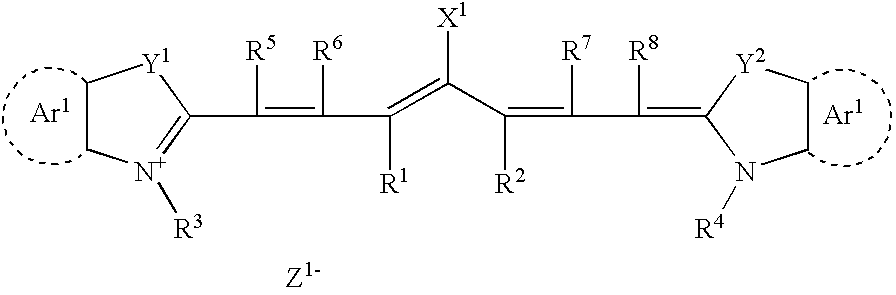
C1C[N+]([R3])=C(C([R5])=C([R6])C([R1])=C(C(=C(C(=C2N([R4])CC[Y2]2)[R8])[R7])[R2])[X1])[Y1]1
